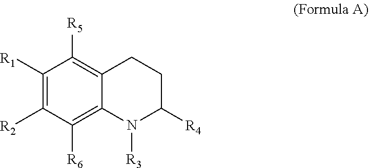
N1([R3])C([R4])CCC2=C([R5])C([R1])=C([R2])C([R6])=C12
